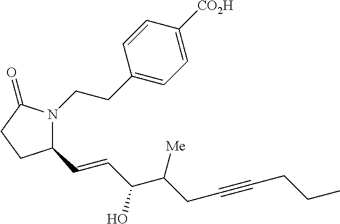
N1(CCC2=CC=C([CO2H])C=C2)C(C=CC(C(CC#CCCC)[Me])O)CCC1=O
